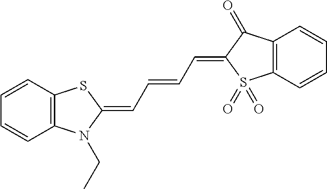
C12=C(C=CC=C1)SC(=CC=CC=C1S(=O)(=O)C3=C(C1=O)C=CC=C3)N2CC
